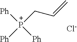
[Ph][P+]([Ph])(CC=C)[Ph].[Cl-]
